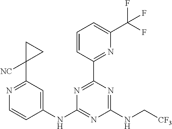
N1=C(C2([NC])CC2)C=C(NC2=NC(NC[CF3])=NC(C3=NC(C(F)(F)F)=CC=C3)=N2)C=C1
